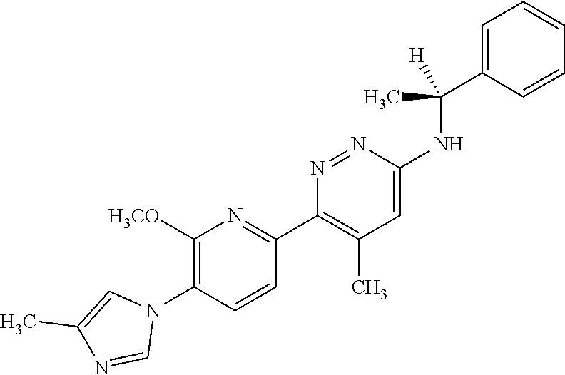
C1=C(C(NC2=CC(C)=C(C3=NC([H3CO])=C(N4C=C(C)N=C4)C=C3)N=N2)(C)[H])C=CC=C1
